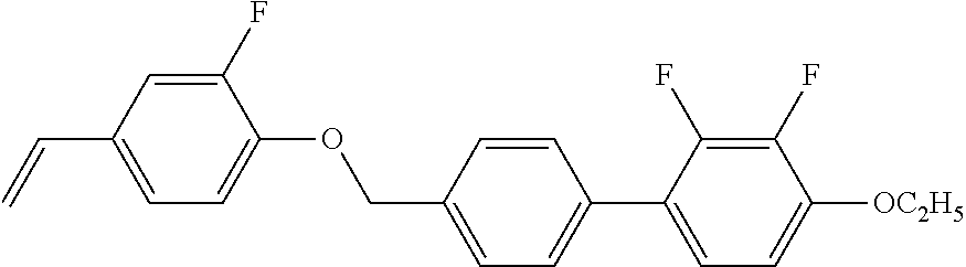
C1(F)=CC(C=C)=CC=C1OCC1=CC=C(C2=CC=C([OC2H5])C(F)=C2F)C=C1
